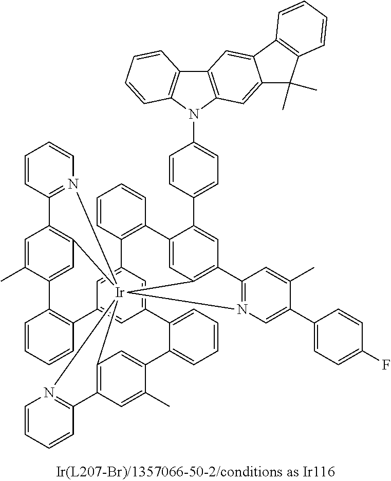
C1=CC2=C(C=C1)C1=CC3=C(C=C1C1=CC=C(N4C5=C(C6=C4C=CC=C6)C=C4C(=C5)C(C)(C)C5=C4C=CC=C5)C=C1)C1=N(C=C(C4=CC=C(F)C=C4)C(C)=C1)[Ir]3145C3=C(C=C(C)C(=C3)C3=CC=CC=C3C3=CC2=CC(=C3)C2=C(C=CC=C2)C2=CC1=C(C=C2C)C1=N4C=CC=C1)C1=N5C=CC=C1
